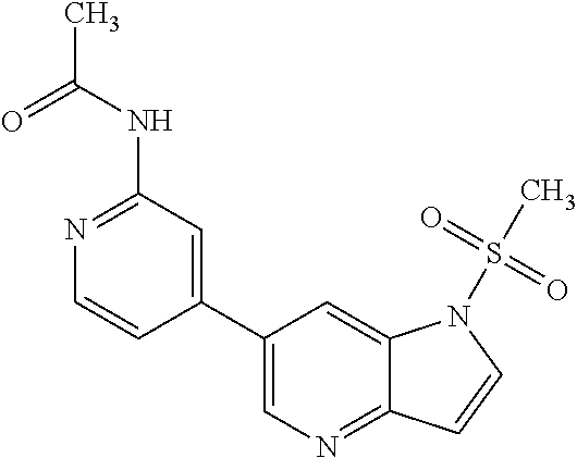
N1=C(NC(C)=O)C=C(C2=CN=C3C(=C2)N(S(C)(=O)=O)C=C3)C=C1
